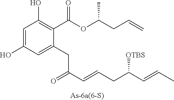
C1(C(OC(CC=C)C)=O)=C(O)C=C(O)C=C1CC(C=CCC([OTBS])C=CC)=O
